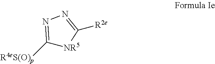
C1([R4eS(O)p])=NN=C([R2e])[NR5]1
